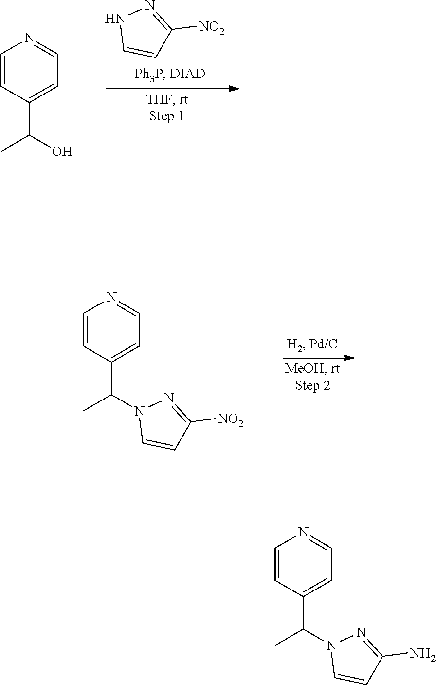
C1=CC(C(C)O)=CC=N1.N1C=CC([NO2])=N1.C1=CC(C(C)N2C=CC([NO2])=N2)=CC=N1.C1=CC(C(C)N2C=CC(N)=N2)=CC=N1
